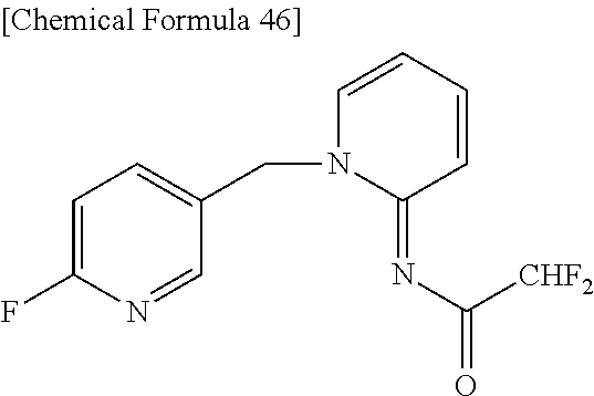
C1=C(F)N=CC(CN2C(=NC([CHF2])=O)C=CC=C2)=C1
